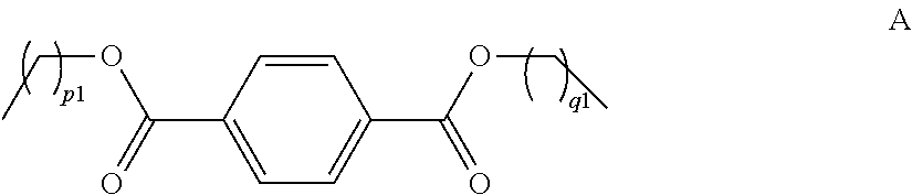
C1=CC(C(=O)OCC)=CC=C1C(OCC)=O
